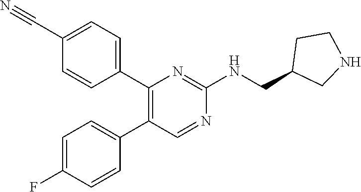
C1(C2=C(C3=CC=C(C#N)C=C3)N=C(NCC3CNCC3)N=C2)=CC=C(F)C=C1
